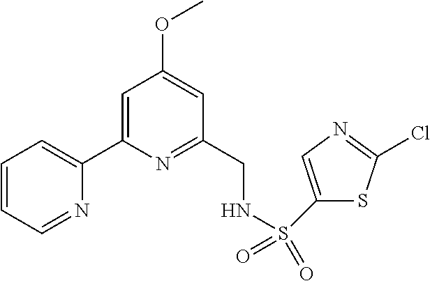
C1=CC=NC(C2=CC(OC)=CC(CNS(C3=CN=C(Cl)S3)(=O)=O)=N2)=C1
